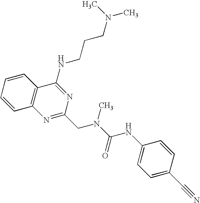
C1=CC2=C(C=C1)C(NCCCN(C)C)=NC(CN(C(=O)NC1=CC=C(C#N)C=C1)C)=N2
